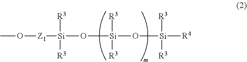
CO[Z1][Si](O[Si](O[Si]([R4])([R3])[R3])([R3])[R3])([R3])[R3]
